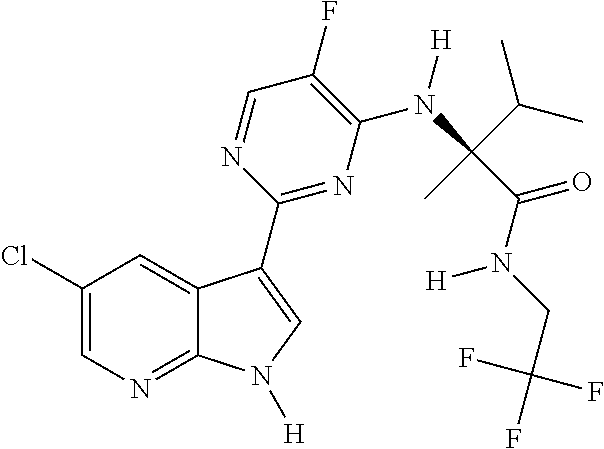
C1(F)=C(N(C(C(N(CC(F)(F)F)[H])=O)(C)C(C)C)[H])N=C(C2=CN([H])C3=NC=C(Cl)C=C32)N=C1
